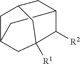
C12CC3CC(C1)CC([R1])(C2[R2])C3
